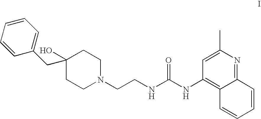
C1=CC(CC2(O)CCN(CCNC(NC3=C4C(=NC(C)=C3)C=CC=C4)=O)CC2)=CC=C1
